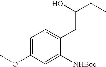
C1=C(OC)C=C([NHBoc])C(CC(CC)O)=C1
